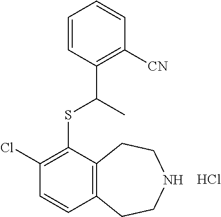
C1=CC([CN])=C(C(SC2=C(Cl)C=CC3=C2CCNCC3)C)C=C1.Cl
